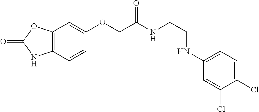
C12=C(C=CC(OCC(NCCNC3=CC=C(Cl)C(Cl)=C3)=O)=C1)NC(=O)O2
